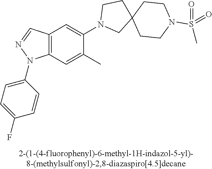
N1(C2=CC3=C(C=C2C)N(C2=CC=C(F)C=C2)N=C3)CC2(CC1)CCN(S(C)(=O)=O)CC2
